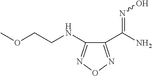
C1(NCCOC)=NON=C1C(N)=NO
